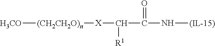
[H3CO][(CH2CH2O)n][X]C(C(N[(IL-15)])=O)[R1]
